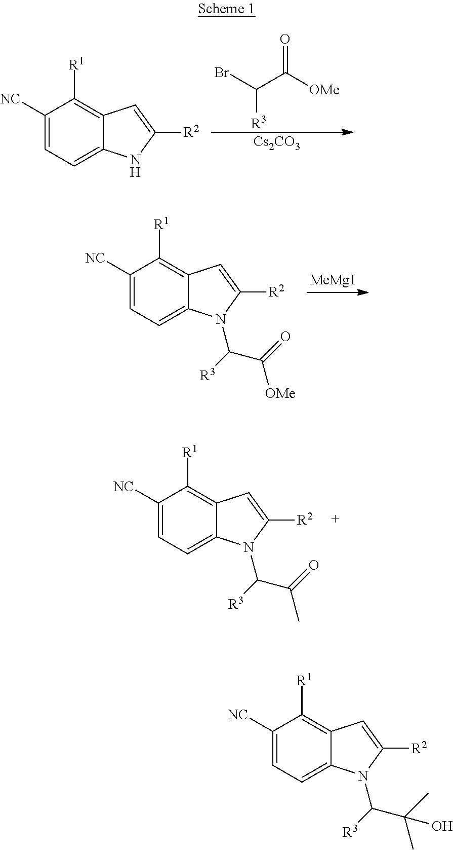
BrC([R3])C(=O)[OMe].[Cs2CO3].C1([NC])=CC=C2C(=C1[R1])C=C([R2])N2.C1([NC])=CC=C2C(=C1[R1])C=C([R2])N2C(C(=O)C)[R3].C1([NC])=CC=C2C(=C1[R1])C=C([R2])N2C(C(=O)[OMe])[R3].[MeMgI].C1([NC])=CC=C2C(=C1[R1])C=C([R2])N2C(C(C)(C)O)[R3]
